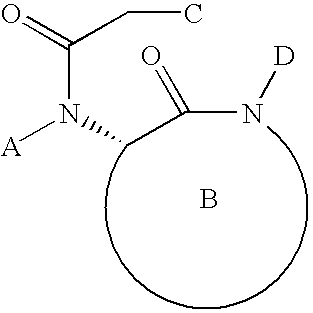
C(N([A])CC(=O)N[D])(=O)CC.B
